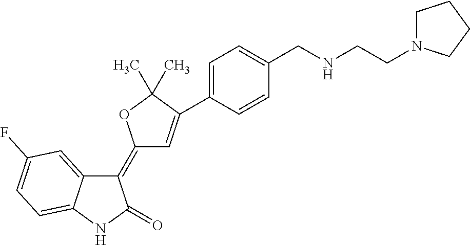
C1(=C2C=C(C3=CC=C(CNCCN4CCCC4)C=C3)C(C)(C)O2)C2=CC(F)=CC=C2NC1=O
